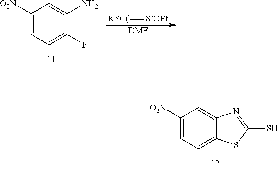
C1([O2N])=CC=C2C(=C1)N=C(S)S2.C1([O2N])=CC=C(F)C(N)=C1.[DMF].[KSC(]=[S)OEt]
